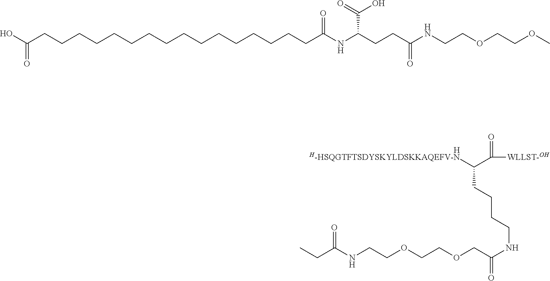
[H].C(NCCOCCOCC(=O)NCCCCC([H-HSQGTFTSDYSKYLDSKKAQEFV-N])C([WLLST-OH])=O)(=O)CC.C(CCCCCCC(NC(CCC(NCCOCCOC)=O)C(O)=O)=O)CCCCCCCCCC(O)=O
